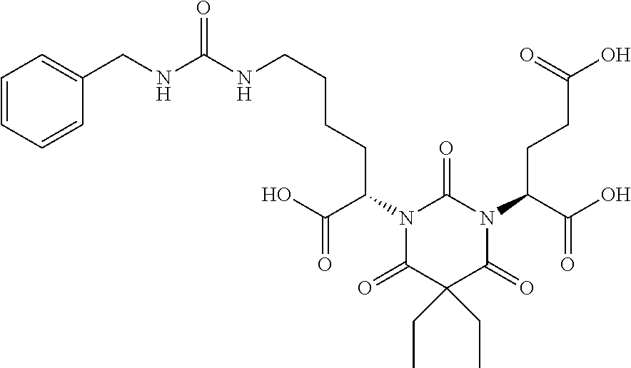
N1(C(CCC(O)=O)C(O)=O)C(=O)N(C(C(=O)O)CCCCNC(NCC2=CC=CC=C2)=O)C(=O)C(CC)(CC)C1=O
